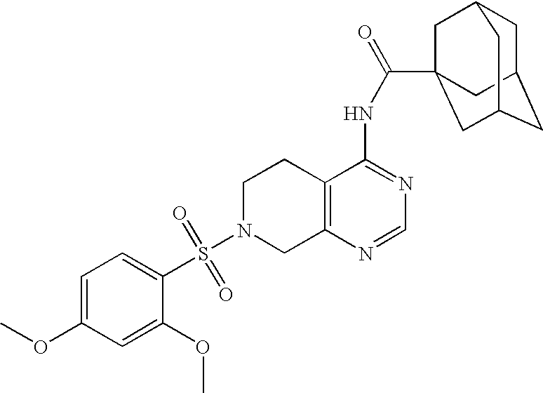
C1N(S(=O)(=O)C2=CC=C(OC)C=C2OC)CC2=C(C1)C(NC(=O)C13CC4CC(CC(C1)C4)C3)=NC=N2
